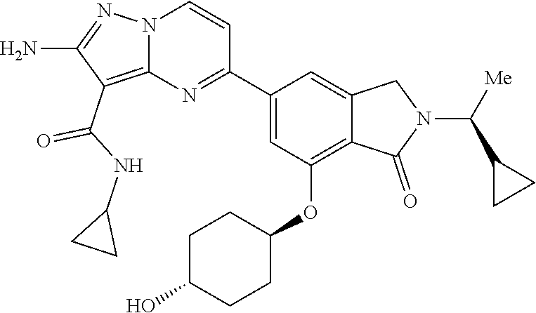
C(NC1CC1)(=O)C1=C2N(N=C1N)C=CC(C1=CC(OC3CCC(O)CC3)=C3C(=C1)CN(C(C1CC1)[Me])C3=O)=N2
